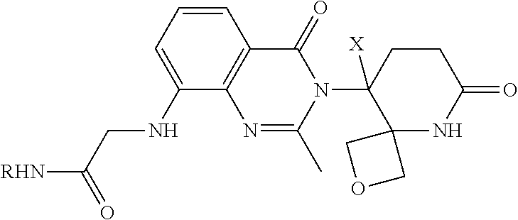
C1=CC=C(NCC([RHN])=O)C2=C1C(=O)N(C1([X])C3(NC(=O)CC1)COC3)C(C)=N2
